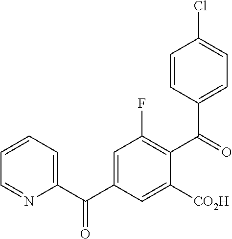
C1=CC=C(C(C2=CC(F)=C(C(=O)C3=CC=C(Cl)C=C3)C([CO2H])=C2)=O)N=C1
